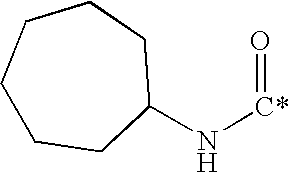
C1CCC(N[C*]=O)CCC1
